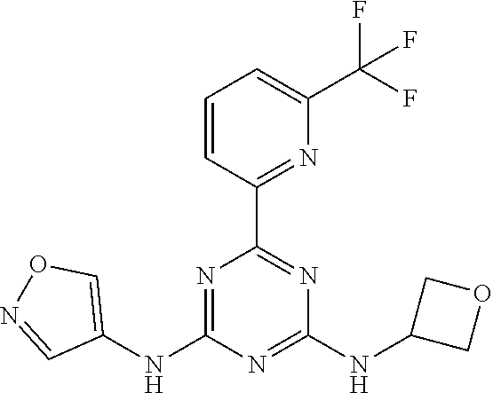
C1=CC(C2=NC(NC3COC3)=NC(NC3=CON=C3)=N2)=NC(C(F)(F)F)=C1
